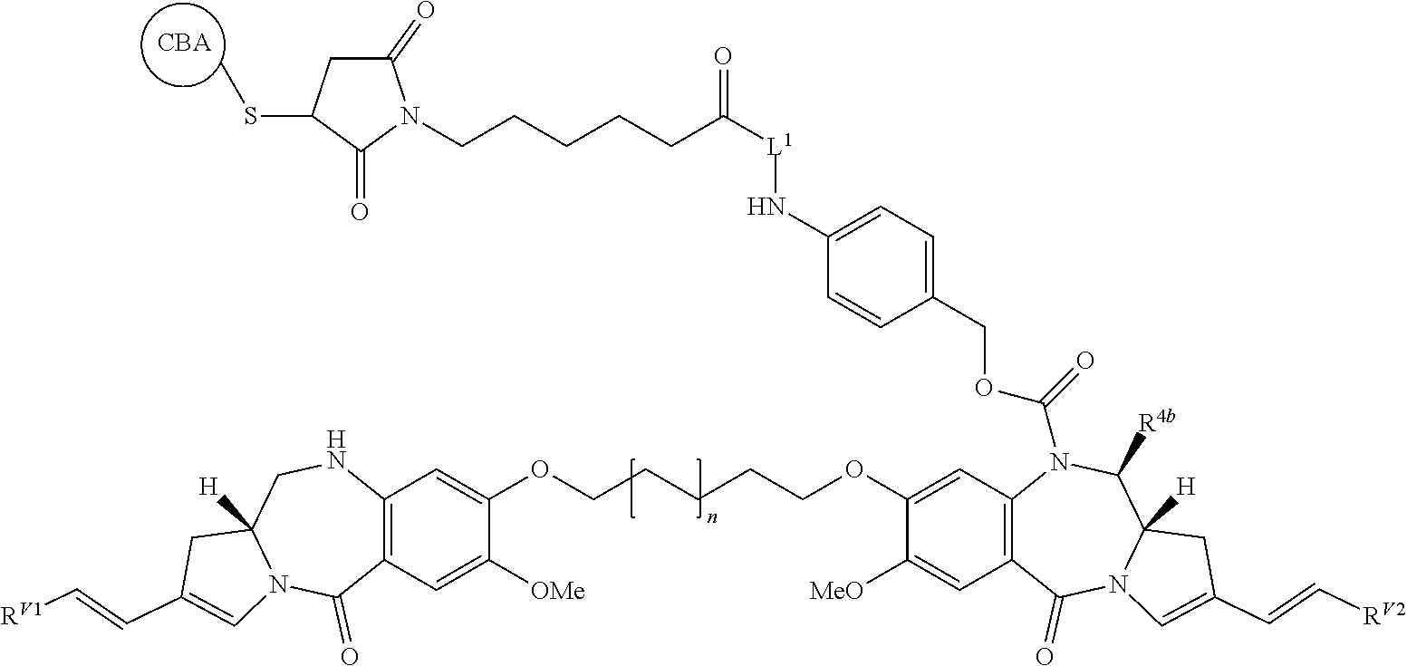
[CBA].C12=C(C=C([OMe])C(OCCCCCOC3=CC4=C(C=C3[MeO])C(=O)N3C([H])(C([R4b])N4C(=O)OCC4=CC=C(N[L1]C(=O)CCCCCN5C(=O)CC(SC)C5=O)C=C4)CC(C=C[RV2])=C3)=C1)C(=O)N1C([H])(CN2)CC(C=C[RV1])=C1
